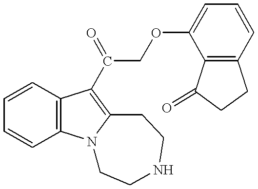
C1=CC=CC2=C1C(C(COC1=CC=CC3=C1C(=O)CC3)=O)=C1N2CCNCC1
